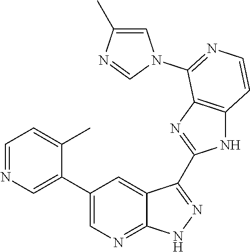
C1=NC=C(C2=CN=C3C(=C2)C(C2=NC4=C(N2)C=CN=C4N2C=C(C)N=C2)=NN3)C(C)=C1
